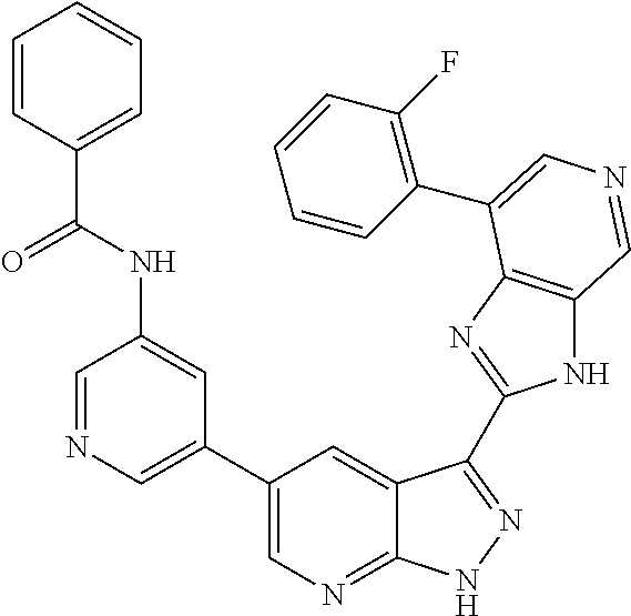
C1=NC=C(C2=CN=C3C(=C2)C(C2=NC4=C(N2)C=NC=C4C2=C(F)C=CC=C2)=NN3)C=C1NC(=O)C1=CC=CC=C1
